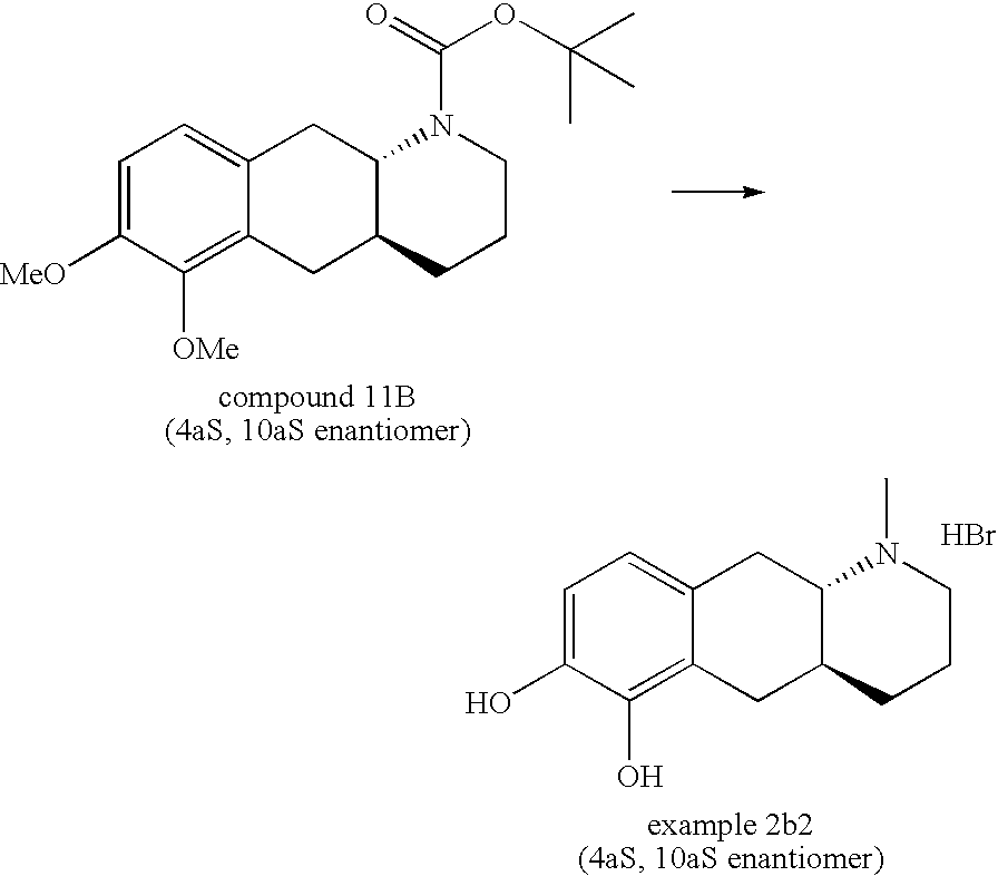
C1=C([MeO])C([OMe])=C2C(=C1)CC1C(C2)CCCN1C(=O)OC(C)(C)C.C1=C(O)C(O)=C2C(=C1)CC1C(C2)CCCN1C.Br
